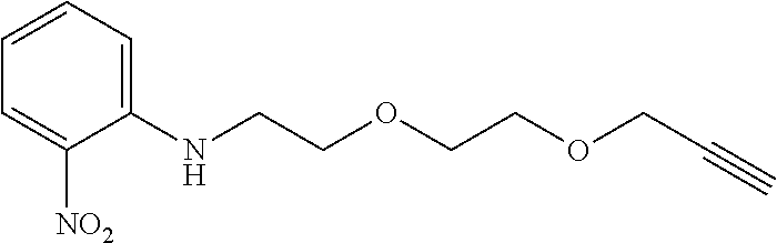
C1(NCCOCCOCC#C)=CC=CC=C1[NO2]
